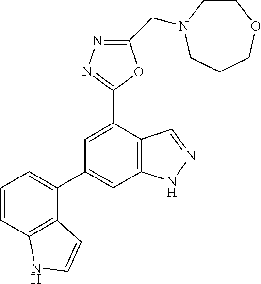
C(C1=NN=C(C2=CC(C3=CC=CC4=C3C=CN4)=CC3=C2C=NN3)O1)N1CCOCCC1
